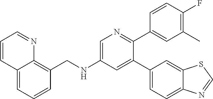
C(NC1=CN=C(C2=CC(C)=C(F)C=C2)C(C2=CC=C3C(=C2)SC=N3)=C1)C1=C2C(=CC=C1)C=CC=N2
